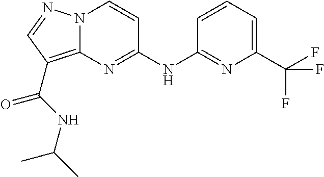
C12=C(C(NC(C)C)=O)C=NN1C=CC(NC1=NC(C(F)(F)F)=CC=C1)=N2
